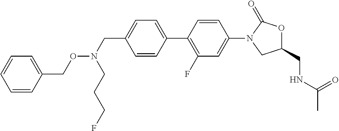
C1=CC(C2=C(F)C=C(N3CC(CNC(=O)C)OC3=O)C=C2)=CC=C1CN(OCC1=CC=CC=C1)CCCF
